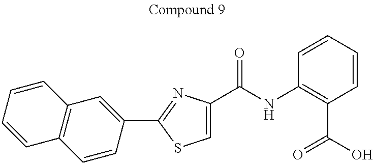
C1=C(C(=O)NC2=C(C(=O)O)C=CC=C2)N=C(C2=CC3=C(C=C2)C=CC=C3)S1
